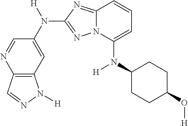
C12=C(C=C(N([H])C3=NN4C(=N3)C=CC=C4N(C3CCC(O[H])CC3)[H])C=N1)N([H])N=C2
